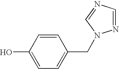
OC1=CC=C(CN2N=CN=C2)C=C1
